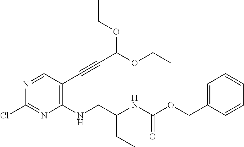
N1=CC(C#CC(OCC)OCC)=C(NCC(NC(OCC2=CC=CC=C2)=O)CC)N=C1Cl
